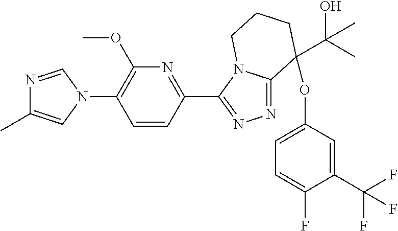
N1=CN(C2=C(OC)N=C(C3=NN=C4N3CCCC4(OC3=CC=C(F)C(C(F)(F)F)=C3)C(O)(C)C)C=C2)C=C1C
